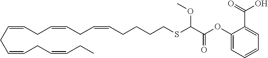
O=C(OC1=CC=CC=C1C(=O)O)C(SCCCCC=CCC=CCC=CCC=CCC=CCC)OC
